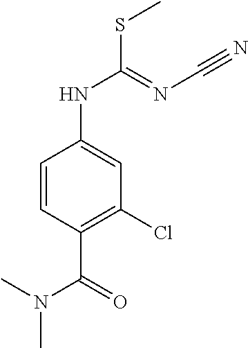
C1=CC(C(=O)N(C)C)=C(Cl)C=C1NC(SC)=NC#N
